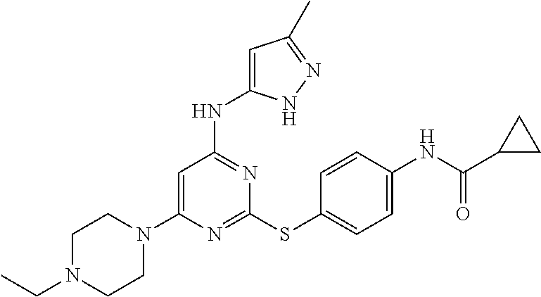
N1=C(SC2=CC=C(NC(C3CC3)=O)C=C2)N=C(NC2=CC(C)=NN2)C=C1N1CCN(CC)CC1
